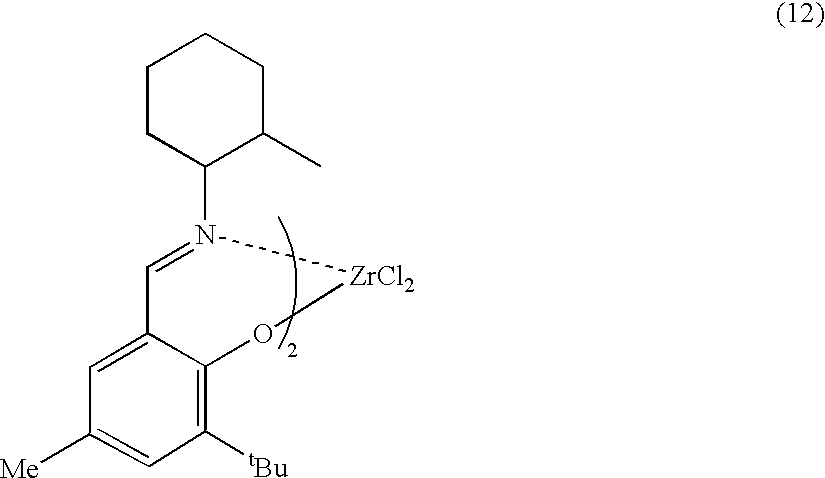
C1([tBu])=C2C(=CC([Me])=C1)C=N(C1CCCCC1C)[ZrCl2]O2
